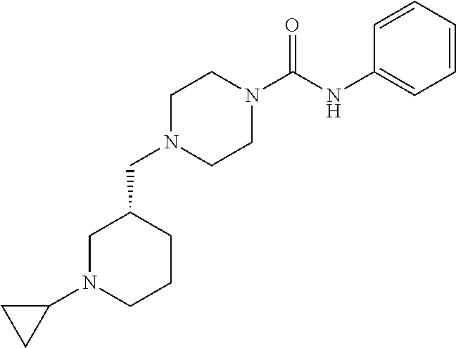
C1N(CC2CN(C3CC3)CCC2)CCN(C(NC2=CC=CC=C2)=O)C1
